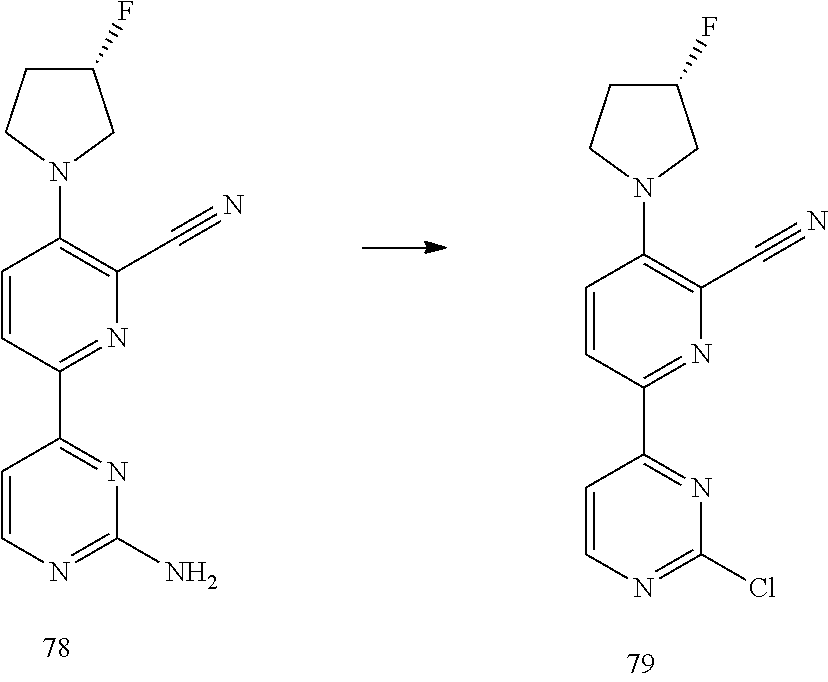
C1=CC(C2=NC(Cl)=NC=C2)=NC(C#N)=C1N1CC(F)CC1.C1=CC(C2=NC(N)=NC=C2)=NC(C#N)=C1N1CC(F)CC1
